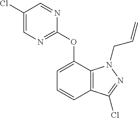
C1(Cl)=CN=C(OC2=CC=CC3=C2N(CC=C)N=C3Cl)N=C1
